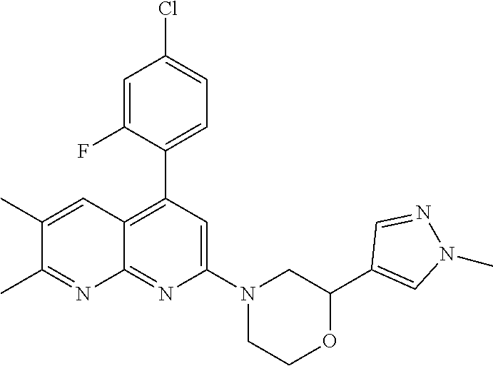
C1(C2=C3C(=NC(N4CCOC(C5=CN(C)N=C5)C4)=C2)N=C(C)C(C)=C3)=CC=C(Cl)C=C1F
